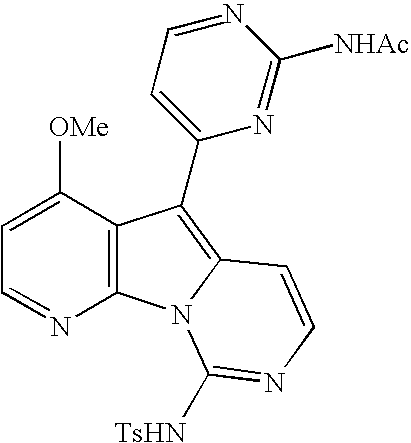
C1=C([OMe])C2=C(N=C1)N1C(=C2C2=CC=NC([NHAc])=N2)C=CN=C1[TsHN]
